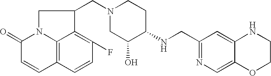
C1(NCC2=NC=C3C(=C2)NCCO3)CCN(CC2CN3C4=C(C=CC(F)=C42)C=CC3=O)CC1O
